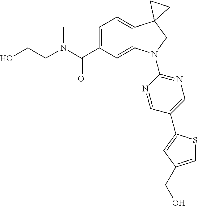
N(C(C1=CC=C2C(=C1)N(C1=NC=C(C3=CC(CO)=CS3)C=N1)CC21CC1)=O)(C)CCO
